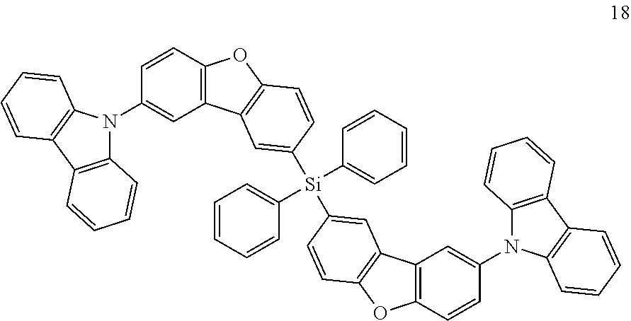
O1C2=C(C3=C1C=CC([Si](C1=CC=CC=C1)(C1=CC=CC=C1)C1=CC4=C(C=C1)OC1=C4C=C(N4C5=C(C6=C4C=CC=C6)C=CC=C5)C=C1)=C3)C=C(N1C3=C(C4=C1C=CC=C4)C=CC=C3)C=C2
